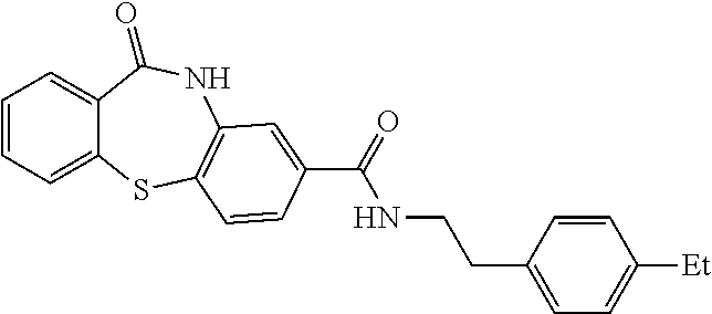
C1=CC=C2C(=C1)C(=O)NC1=C(S2)C=CC(C(=O)NCCC2=CC=C([Et])C=C2)=C1
